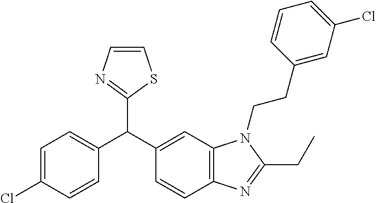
C1=C(Cl)C=CC(C(C2=CC3=C(C=C2)N=C(CC)N3CCC2=CC(Cl)=CC=C2)C2=NC=CS2)=C1
